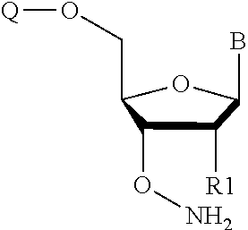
C1(CO[Q])C(ON)C([R1])C(B)O1
